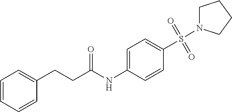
C1=CC=CC(CCC(NC2=CC=C(S(=O)(=O)N3CCCC3)C=C2)=O)=C1
